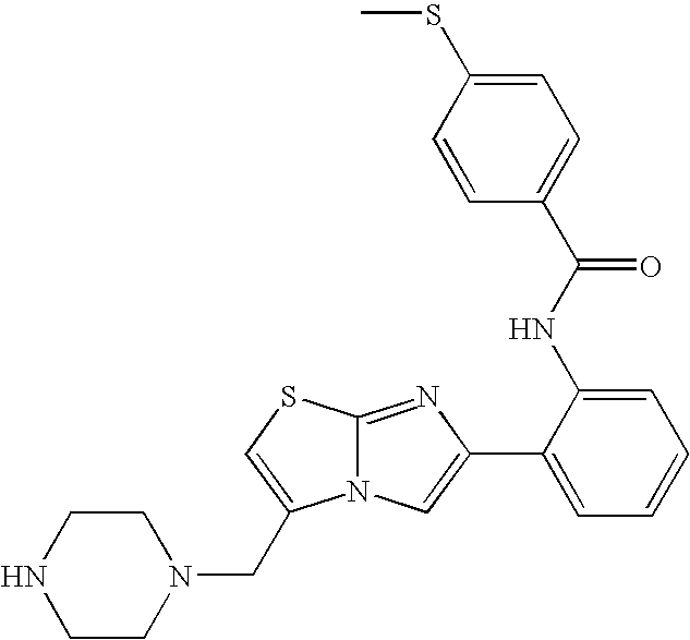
N12C(=NC(C3=CC=CC=C3NC(=O)C3=CC=C(SC)C=C3)=C1)SC=C2CN1CCNCC1
